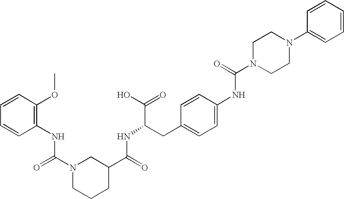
C1=CC(OC)=C(NC(N2CCCC(C(=O)NC(C(=O)O)CC3=CC=C(NC(N4CCN(C5=CC=CC=C5)CC4)=O)C=C3)C2)=O)C=C1
